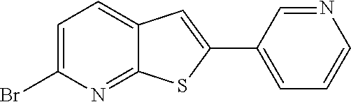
BrC1=CC=C2C(=N1)SC(C1=CC=CN=C1)=C2
